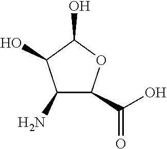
C1(N)C(C(O)=O)OC(O)C1O
